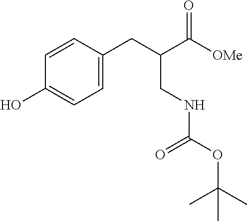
C(=O)(NCC(CC1=CC=C(O)C=C1)C(=O)[OMe])OC(C)(C)C
